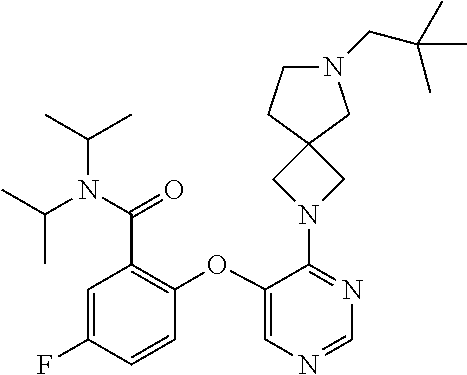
C1(OC2=C(C(=O)N(C(C)C)C(C)C)C=C(F)C=C2)=CN=CN=C1N1CC2(C1)CCN(CC(C)(C)C)C2
